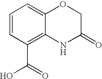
C1=CC(C(=O)O)=C2C(=C1)OCC(=O)N2
